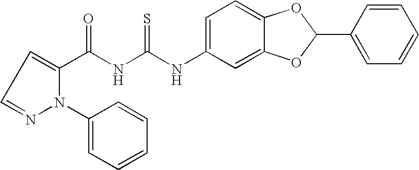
C(NC(NC1=CC=C2C(=C1)OC(C1=CC=CC=C1)O2)=S)(=O)C1=CC=NN1C1=CC=CC=C1
